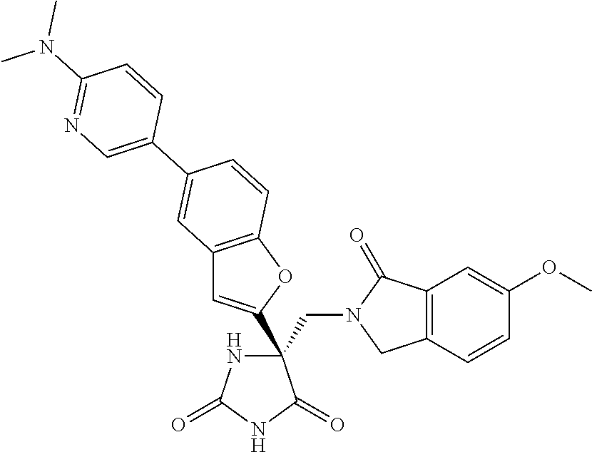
C(C1(C2=CC3=C(O2)C=CC(C2=CN=C(N(C)C)C=C2)=C3)NC(=O)NC1=O)N1CC2=C(C1=O)C=C(OC)C=C2
